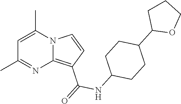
C1(C)=NC2=C(C(=O)NC3CCC(C4OCCC4)CC3)C=CN2C(C)=C1
